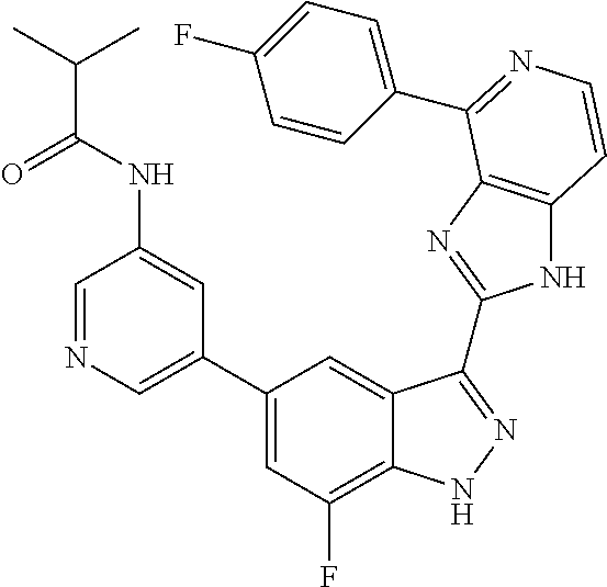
C1(C2=CN=CC(NC(=O)C(C)C)=C2)=CC(F)=C2C(=C1)C(C1=NC3=C(N1)C=CN=C3C1=CC=C(F)C=C1)=NN2
